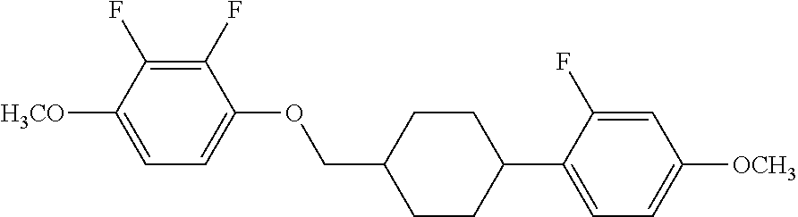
C1(F)=C(F)C([H3CO])=CC=C1OCC1CCC(C2=CC=C([OCH3])C=C2F)CC1
